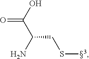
C(CS[3])(C(O)=O)N
